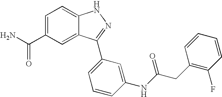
C1=C(C(N)=O)C=C2C(=C1)NN=C2C1=CC=CC(NC(CC2=C(F)C=CC=C2)=O)=C1
